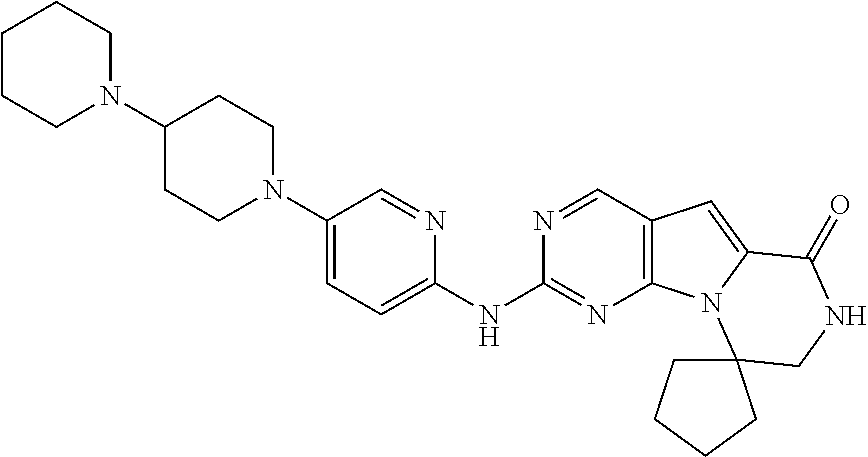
C1CCN(C2CCN(C3=CC=C(NC4=NC5=C(C=N4)C=C4N5C5(CNC4=O)CCCC5)N=C3)CC2)CC1
